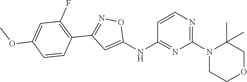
C1=CN=C(N2CCOCC2(C)C)N=C1NC1=CC(C2=C(F)C=C(OC)C=C2)=NO1
